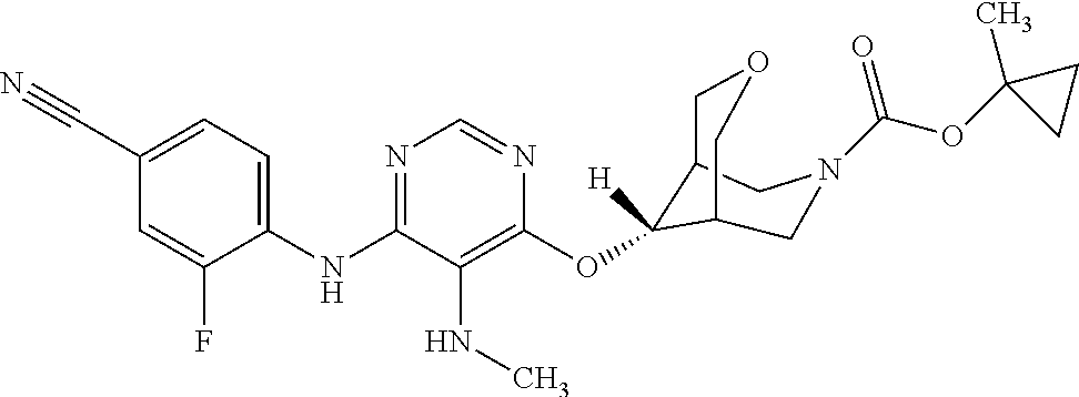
C(C1=CC=C(NC2=NC=NC(OC3([H])C4COCC3CN(C(OC3(C)CC3)=O)C4)=C2NC)C(F)=C1)#N
